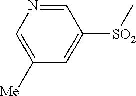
[SO2](C1=CC([Me])=CN=C1)C
